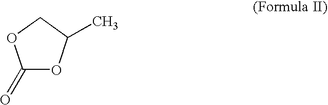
C1(=O)OC(C)CO1
